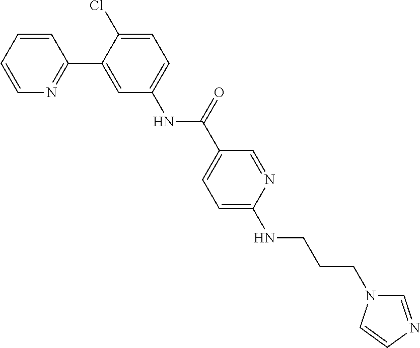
C1=CC=CN=C1C1=CC(NC(C2=CC=C(NCCCN3C=NC=C3)N=C2)=O)=CC=C1Cl
